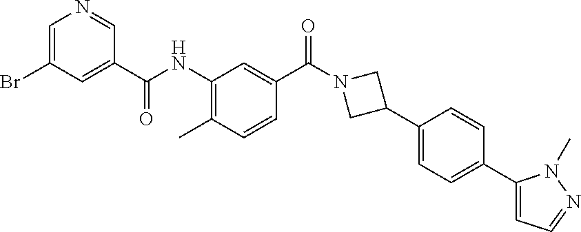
C1=C(Br)C=C(C(NC2=C(C)C=CC(C(N3CC(C4=CC=C(C5=CC=NN5C)C=C4)C3)=O)=C2)=O)C=N1
